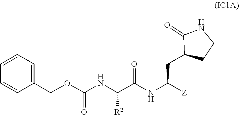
O(C(NC(C(NC([Z])CC1C(=O)NCC1)=O)[R2])=O)CC1=CC=CC=C1
